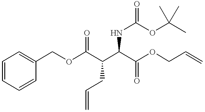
N(C(C(C(OCC1=CC=CC=C1)=O)CC=C)C(OCC=C)=O)C(=O)OC(C)(C)C
